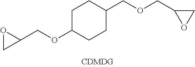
C1C(OCC2OC2)CCC(COCC2OC2)C1
